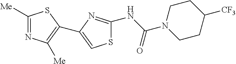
S1C(NC(=O)N2CCC([CF3])CC2)=NC(C2=C([Me])N=C([Me])S2)=C1
